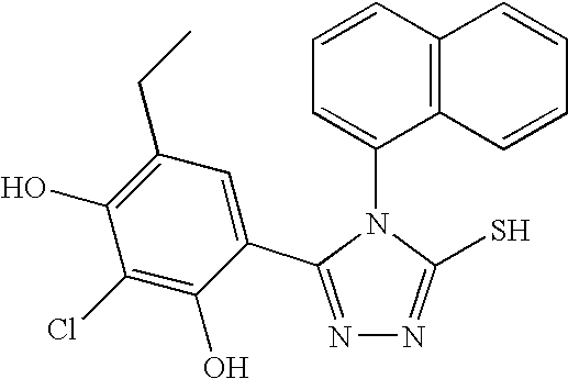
N1=C(C2=CC(CC)=C(O)C(Cl)=C2O)N(C2=CC=CC3=C2C=CC=C3)C(S)=N1
